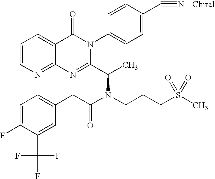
C12=NC=CC=C1C(=O)N(C1=CC=C(C#N)C=C1)C(C(C)N(CCCS(C)(=O)=O)C(CC1=CC=C(F)C(C(F)(F)F)=C1)=O)=N2
